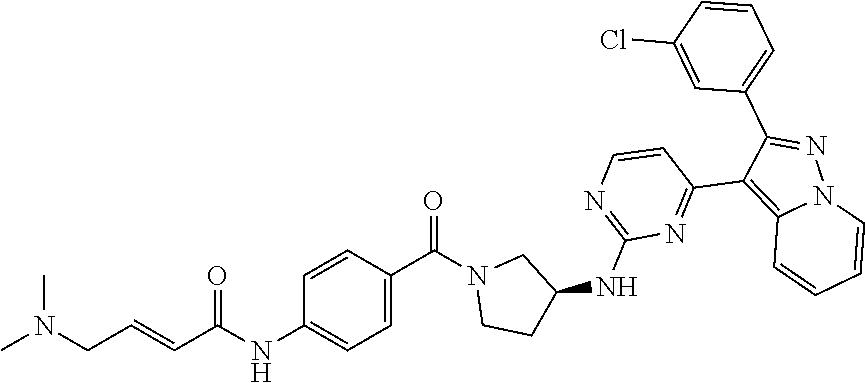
CN(CC=CC(NC1=CC=C(C(=O)N2CCC(NC3=NC=CC(C4=C5N(N=C4C4=CC=CC(Cl)=C4)C=CC=C5)=N3)C2)C=C1)=O)C
